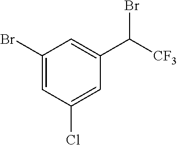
C1(Br)=CC(Cl)=CC(C([CF3])Br)=C1
